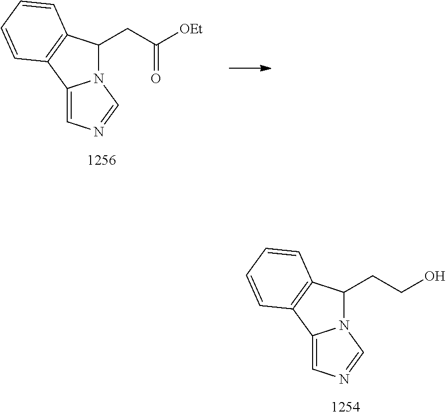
C12=CN=CN1C(CC(=O)[OEt])C1=C2C=CC=C1.C12=CN=CN1C(CCO)C1=C2C=CC=C1
